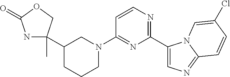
C1(C2CCCN(C3=NC(C4=CN=C5N4C=C(Cl)C=C5)=NC=C3)C2)(C)NC(=O)OC1
